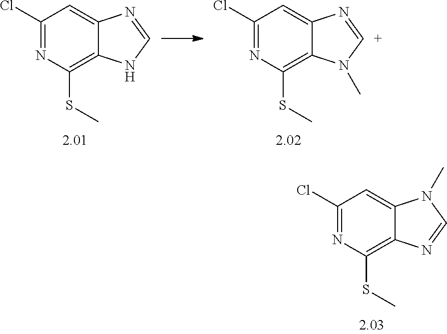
C1(Cl)=NC(SC)=C2C(=C1)N=CN2.C1(Cl)=NC(SC)=C2C(=C1)N=[C+]N2C.C1(Cl)=NC(SC)=C2C(=C1)N(C)C=N2
